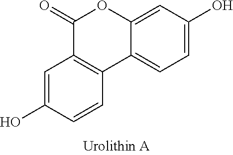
C1(=O)C2=C(C3=CC=C(O)C=C3O1)C=CC(O)=C2
